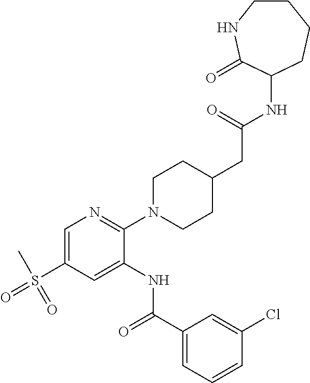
C1=C(S(C)(=O)=O)C=C(NC(C2=CC=CC(Cl)=C2)=O)C(N2CCC(CC(=O)NC3CCCCNC3=O)CC2)=N1
